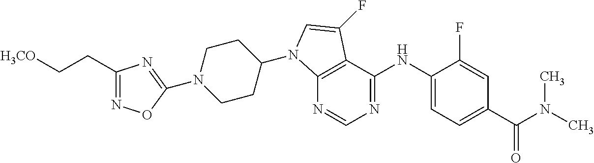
N1(C2=NC(CC[H3CO])=NO2)CCC(N2C3=C(C(NC4=CC=C(C(N(C)C)=O)C=C4F)=NC=N3)C(F)=C2)CC1
